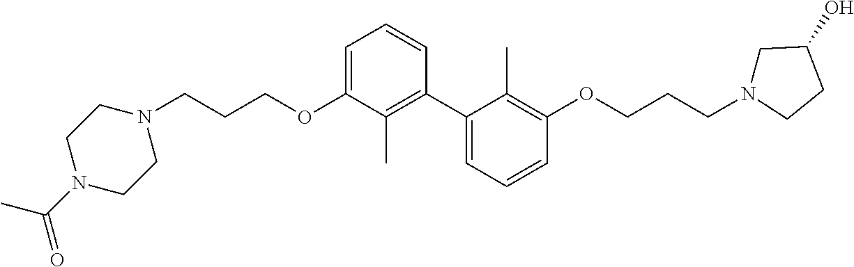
N1(CCCOC2=CC=CC(C3=CC=CC(OCCCN4CC(O)CC4)=C3C)=C2C)CCN(C(C)=O)CC1
